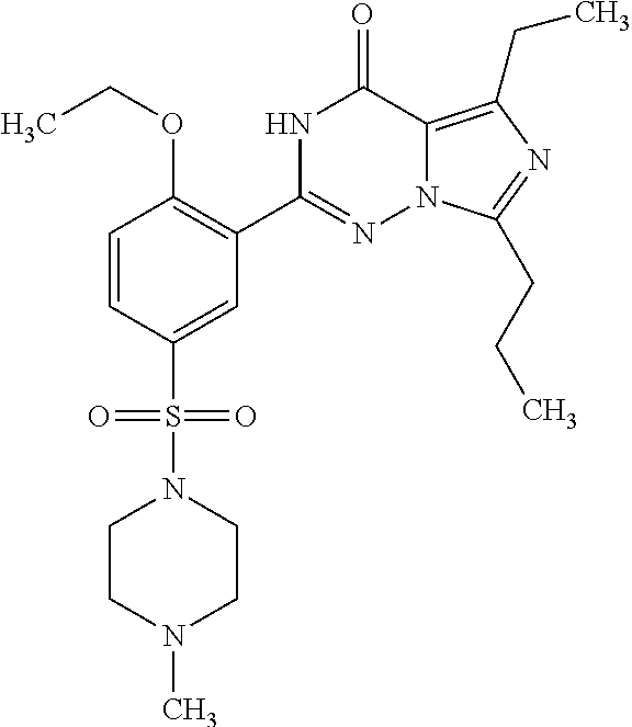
C1=CC(S(N2CCN(C)CC2)(=O)=O)=CC(C2=NN3C(=C(CC)N=C3CCC)C(=O)N2)=C1OCC
